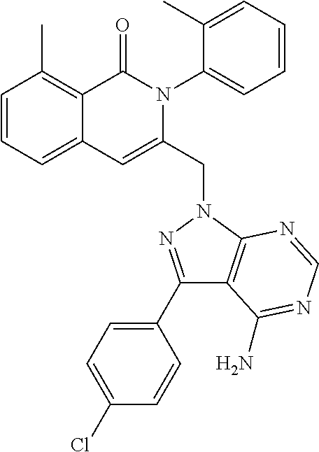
C1=CC=C2C(=C1C)C(=O)N(C1=CC=CC=C1C)C(CN1C3=C(C(C4=CC=C(Cl)C=C4)=N1)C(N)=NC=N3)=C2
